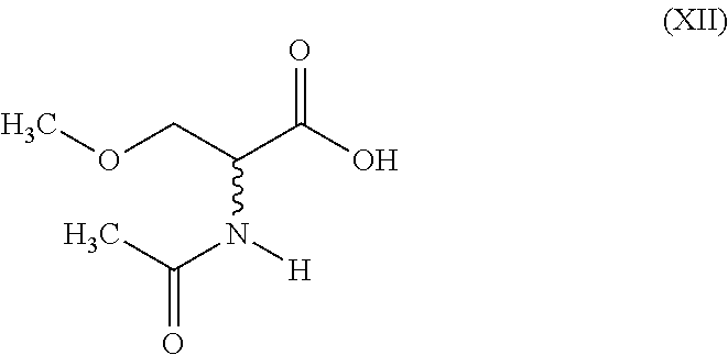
COCC(C(O)=O)N(C(C)=O)[H]
